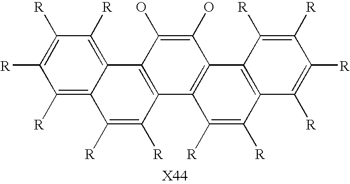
C12=C(C(O)=C(O)C3=C1C([R])=C([R])C1=C3C([R])=C([R])C([R])=C1[R])C1=C([R])C([R])=C([R])C([R])=C1C([R])=C2[R]
